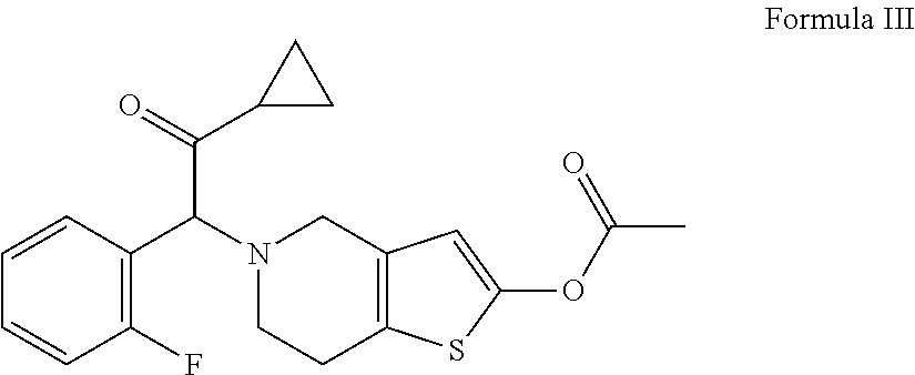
C1(F)=C(C(N2CCC3=C(C2)C=C(OC(C)=O)S3)C(=O)C2CC2)C=CC=C1
